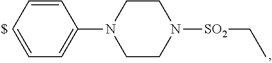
C1=CC=CC=C1N1CCN([SO2]CC)CC1
